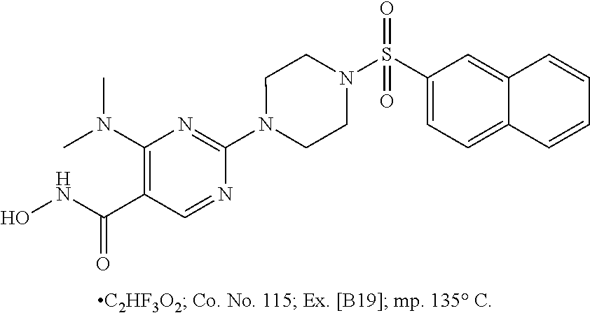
N1(C2=NC(N(C)C)=C(C(NO)=O)C=N2)CCN(S(C2=CC=C3C(=C2)C=CC=C3)(=O)=O)CC1
